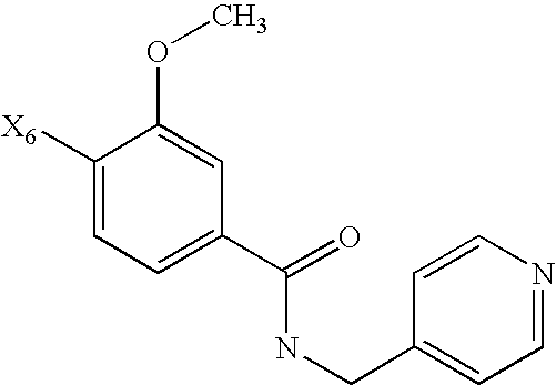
C1([X6])=CC=C(C(=O)NCC2=CC=NC=C2)C=C1OC
